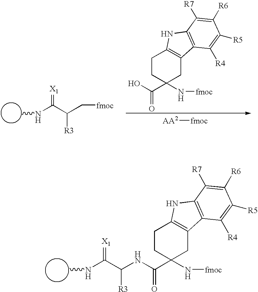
C1CC(C(=O)NC(C(NC)=[X1])[R3])(N[fmoc])CC2=C1NC1=C2C([R4])=C([R5])C([R6])=C1[R7].C1CC(C(=O)O)(N[fmoc])CC2=C1NC1=C2C([R4])=C([R5])C([R6])=C1[R7].N(C(C([R3])C[fmoc])=[X1])C.[AA2][fmoc]
